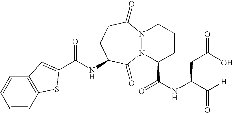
C(NC1CCC(=O)N2N(C1=O)C(C(NC(C([H])=O)CC(O)=O)=O)CCC2)(=O)C1=CC2=C(C=CC=C2)S1
